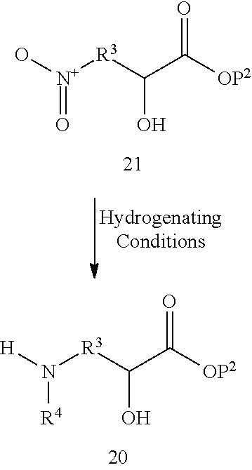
C(C([OP2])=O)([R3][N+](O)=O)O.C(C([OP2])=O)([R3]N([H])[R4])O
